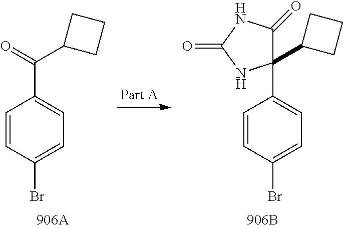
C1=CC(Br)=CC=C1C(=O)C1CCC1.C1=CC(Br)=CC=C1C1(C2CCC2)C(=O)NC(=O)N1
